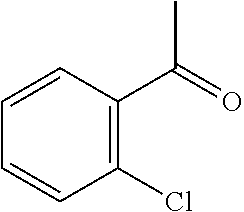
CC(=O)C1=C(Cl)C=CC=C1
